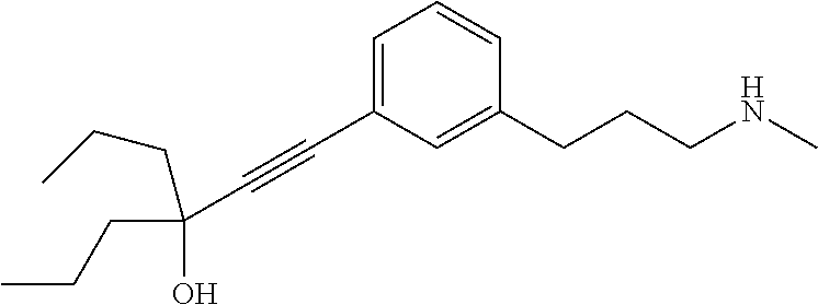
C(C#CC1=CC=CC(CCCNC)=C1)(CCC)(O)CCC
